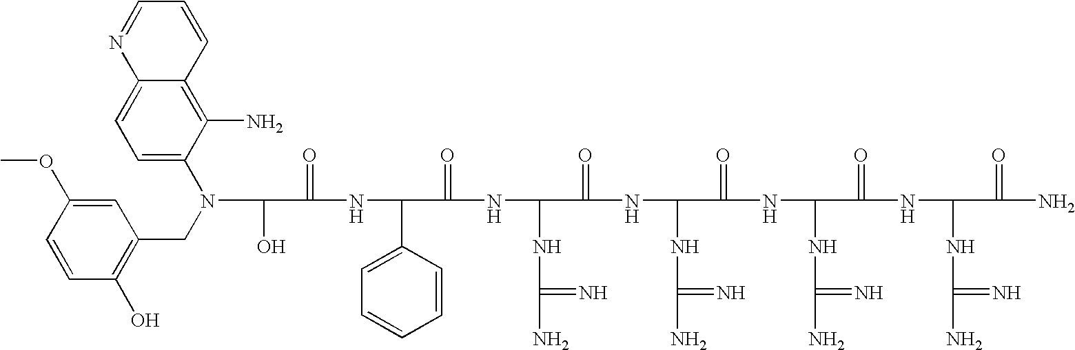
OC(C(=O)NC(C1=CC=CC=C1)C(=O)NC(NC(N)=N)C(=O)NC(NC(N)=N)C(=O)NC(NC(N)=N)C(=O)NC(NC(N)=N)C(=O)N)N(C1=CC=C2C(=C1N)C=CC=N2)CC1=C(O)C=CC(OC)=C1
